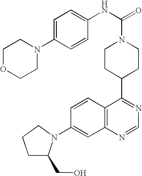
C1=CC2=C(C=C1N1C(CO)CCC1)N=CN=C2C1CCN(C(=O)NC2=CC=C(N3CCOCC3)C=C2)CC1
